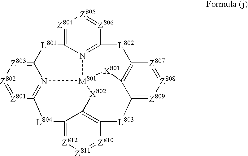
[Z804]1=C2N3=C([Z806]=[Z805]1)[L802]C1=C4C(=[Z809][Z808]=[Z807]1)[L803]C1=C5C(=[Z812][Z811]=[Z810]1)[L804]C1=N([M801]3([X801]4)[X802]5)C(=[Z803][Z802]=[Z801]1)[L801]2
